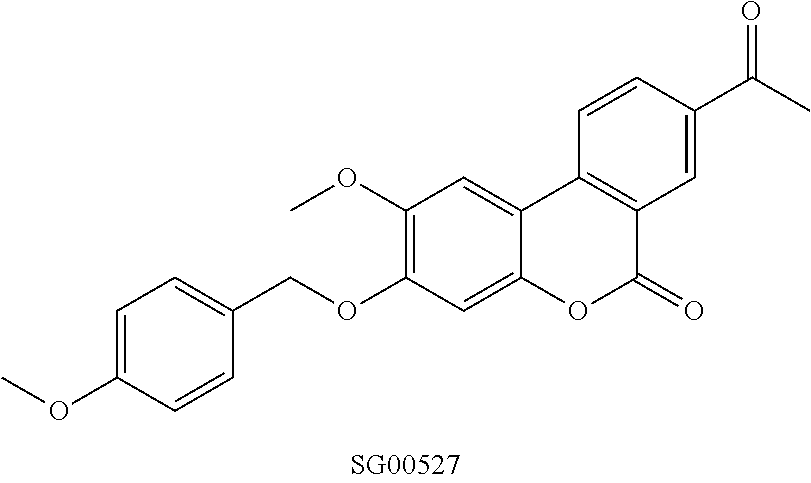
O(C1=C(OC)C=C2C(=C1)OC(=O)C1=C2C=CC(C(C)=O)=C1)CC1=CC=C(OC)C=C1
